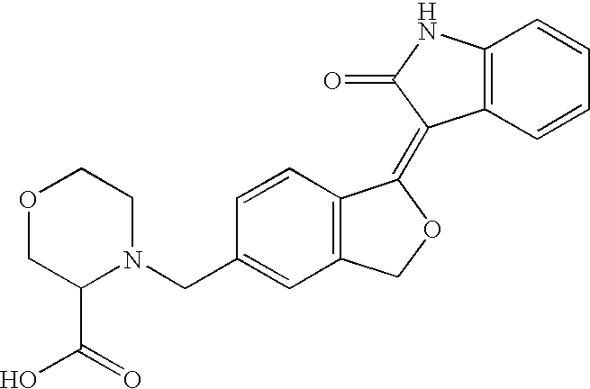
C1(CN2CCOCC2C(=O)O)=CC2=C(C=C1)C(=C1C3=C(NC1=O)C=CC=C3)OC2
